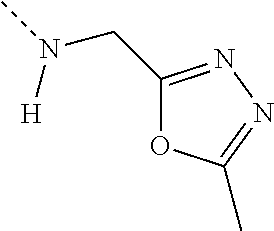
C1(CN([H])C)=NN=C(C)O1
